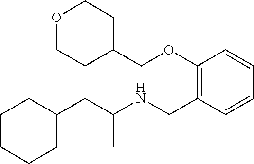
C1(CC(NCC2=C(OCC3CCOCC3)C=CC=C2)C)CCCCC1
